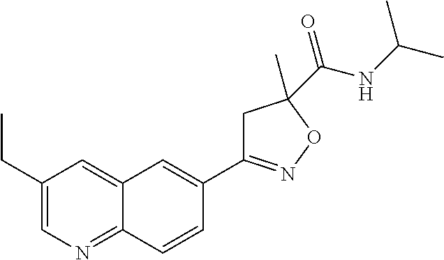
C1(CC)=CN=C2C(=C1)C=C(C1=NOC(C(NC(C)C)=O)(C)C1)C=C2
